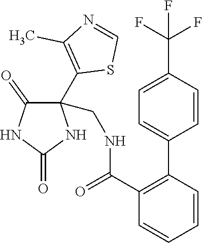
C1(C(=O)NCC2(C3=C(C)N=CS3)C(=O)NC(=O)N2)=C(C2=CC=C(C(F)(F)F)C=C2)C=CC=C1
